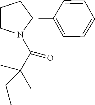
C1(C2CCCN2C(=O)C(C)(C)CC)=CC=CC=C1
